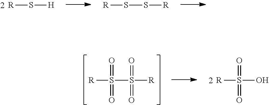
[R]S[H].S(S[R])[R].S(S([R])(=O)=O)([R])(=O)=O.[R]S(O)(=O)=O
